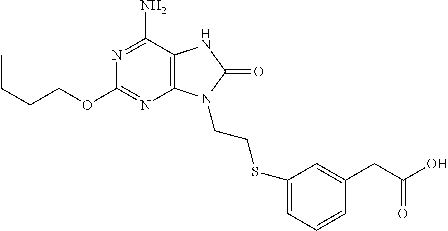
C1(OCCCC)=NC2=C(C(N)=N1)NC(=O)N2CCSC1=CC=CC(CC(O)=O)=C1
